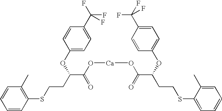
C1=CC(SCCC(C(O[Ca]OC(C(CCSC2=CC=CC=C2C)OC2=CC=C(C(F)(F)F)C=C2)=O)=O)OC2=CC=C(C(F)(F)F)C=C2)=C(C)C=C1
